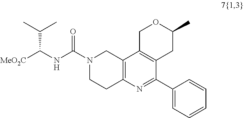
N1(C(NC([MeO2C])C(C)C)=O)CCC2=C(C1)C1=C(CC(C)OC1)C(C1=CC=CC=C1)=N2
